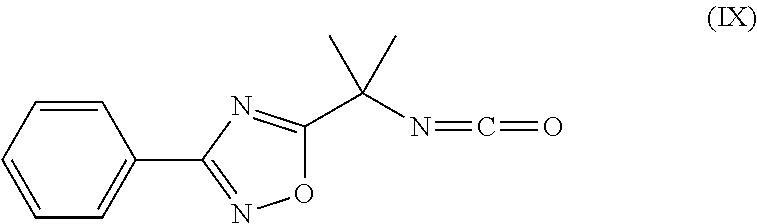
CC(C)(C1=NC(C2=CC=CC=C2)=NO1)N=C=O
